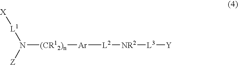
N([(CR12)n][Ar][L2][NR2][L3][Y])([L1][X])[Z]
